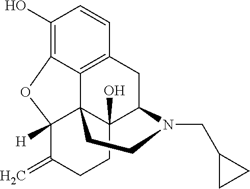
C1(O)=C2C3=C(C=C1)CC1C4(O)C3(C([H])(C(=C)CC4)O2)CCN1CC1CC1
